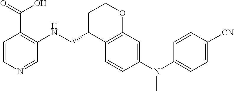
C1=CN=CC(NCC2C3=C(OCC2)C=C(N(C2=CC=C([CN])C=C2)C)C=C3)=C1C(=O)O
